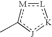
[L]1:[K]:[J]c(C)[M]:1
